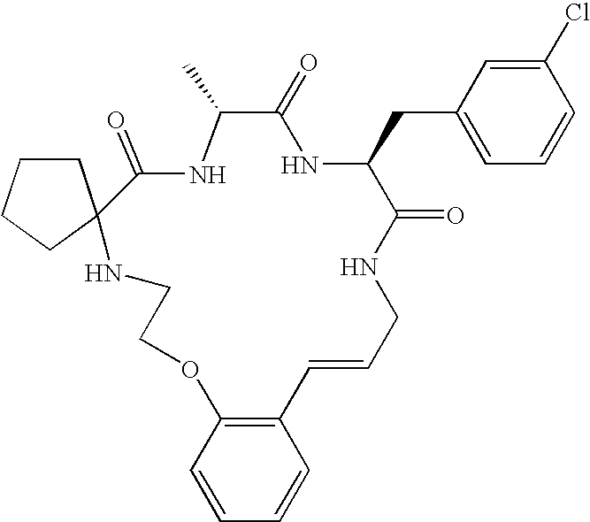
C1CC2(CC1)C(=O)NC(C)C(=O)NC(CC1=CC=CC(Cl)=C1)C(=O)NCC=CC1=C(OCCN2)C=CC=C1
